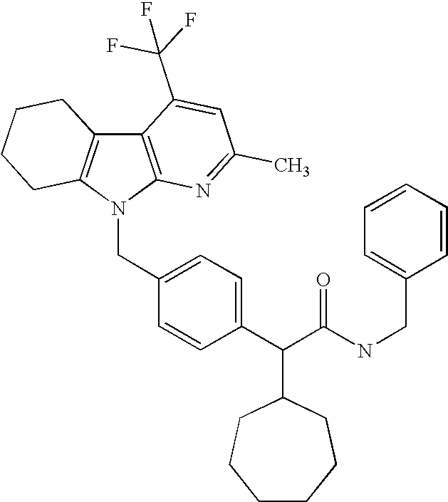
C12=C(N(CC3=CC=C(C(C(NCC4=CC=CC=C4)=O)C4CCCCCC4)C=C3)C3=C1CCCC3)N=C(C)C=C2C(F)(F)F
